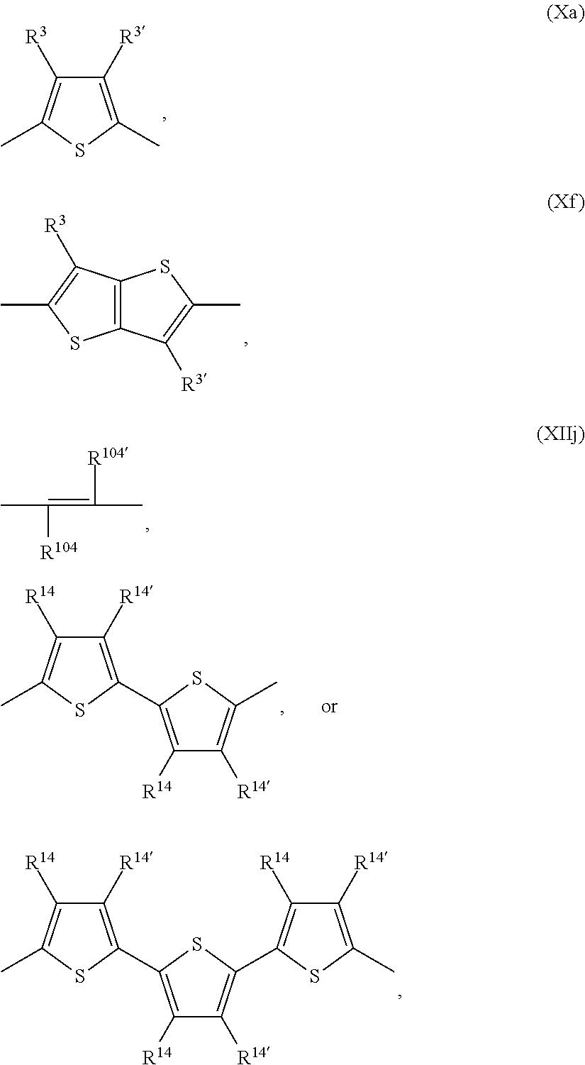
C1([R3])=C(C)SC(C)=C1[R3].C12=C(C([R3])=C(C)S1)SC(C)=C2[R3].CC(=C(C)[R104])[R104].C1([R14])=C(C2=C([R14])C([R14])=C(C)S2)SC(C)=C1[R14].C1([R14])=C(C2=C([R14])C([R14])=C(C)S2)SC(C2=C([R14])C([R14])=C(C)S2)=C1[R14]
